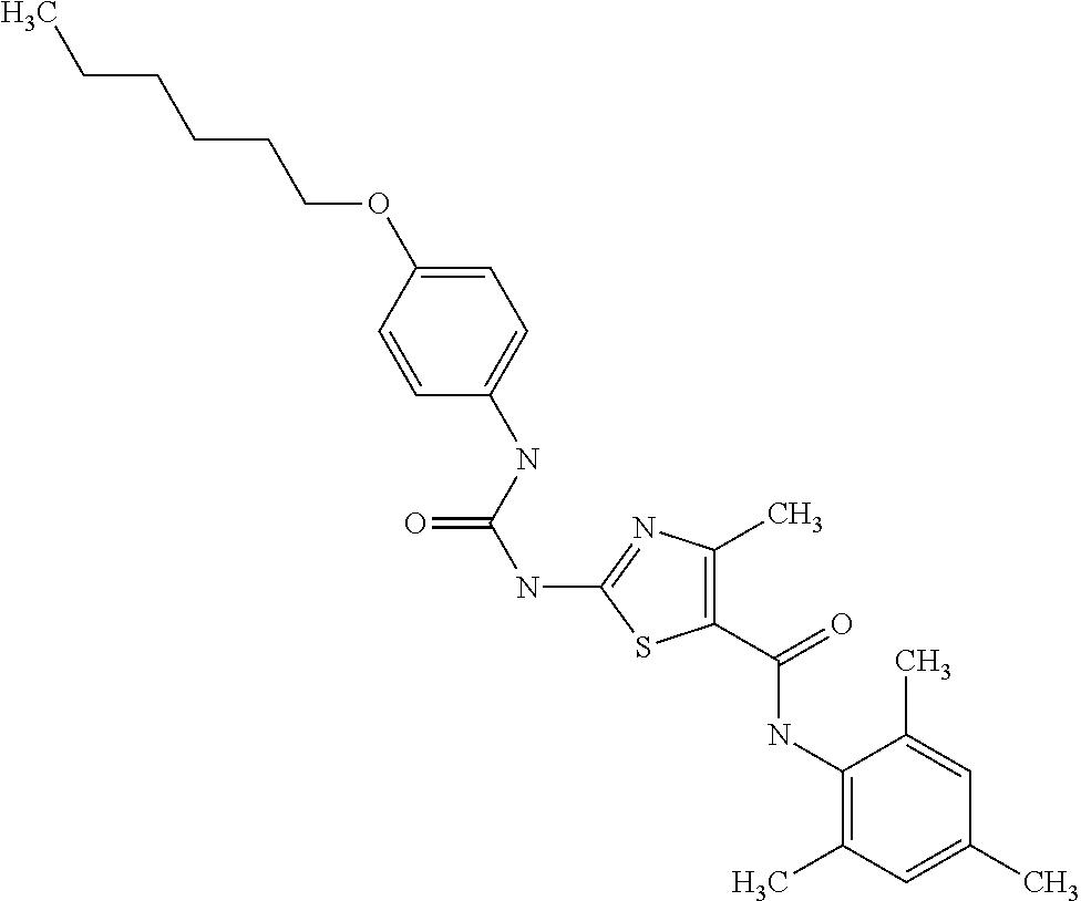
C1=CC(OCCCCCC)=CC=C1NC(NC1=NC(C)=C(C(NC2=C(C)C=C(C)C=C2C)=O)S1)=O
